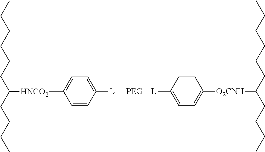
[HNCO2](C1=CC=C([L][PEG][L]C2=CC=C([O2CNH]C(CCCCCC)CCCC)C=C2)C=C1)C(CCCCCC)CCCC
